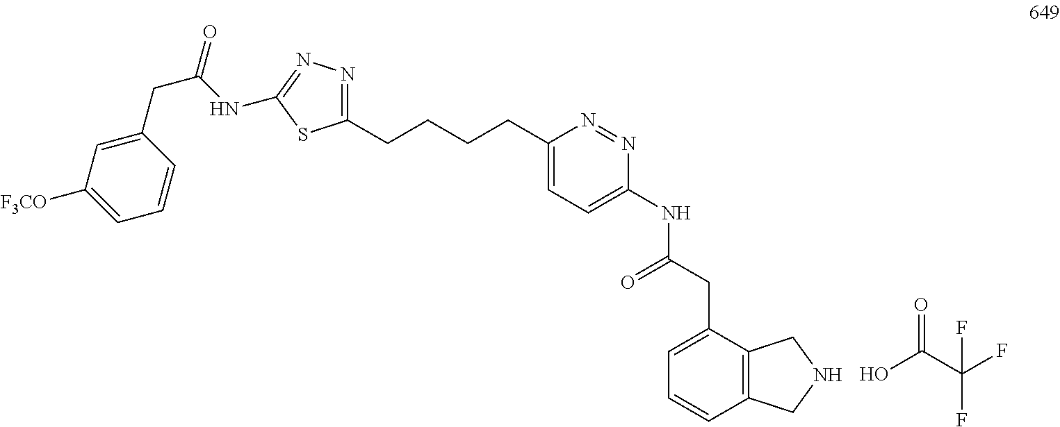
C1(CCCCC2=CC=C(NC(=O)CC3=CC=CC4=C3CNC4)N=N2)=NN=C(NC(CC2=CC([F3CO])=CC=C2)=O)S1.OC(C(F)(F)F)=O
